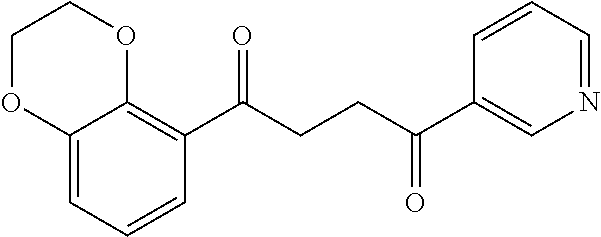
C12=CC=CC(C(CCC(C3=CN=CC=C3)=O)=O)=C1OCCO2
